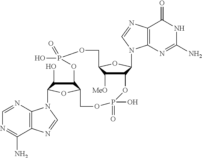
C12C([MeO])C(OC1N1C3=C(C(=O)NC(N)=N3)N=C1)COP(O)(=O)OC1C(O)C(N3C4=C(C(N)=NC=N4)N=C3)OC1COP(=O)(O)O2
